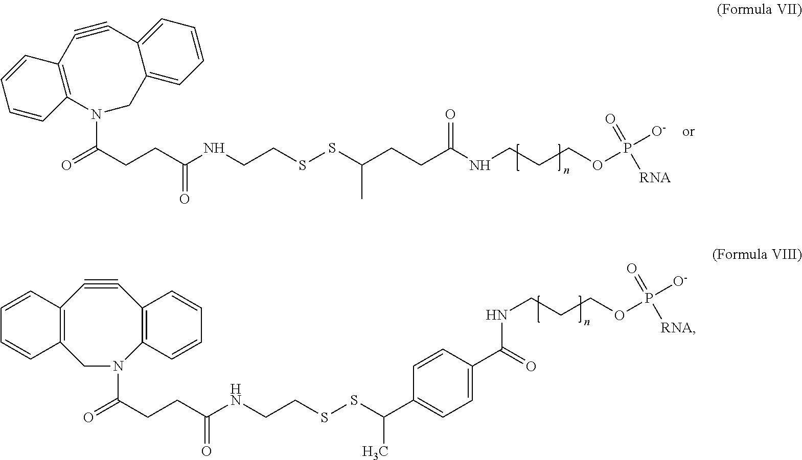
N1(C(CCC(=O)NCCSSC(C)CCC(NCCCOP([O-])(=O)[RNA])=O)=O)CC2=CC=CC=C2C#CC2=C1C=CC=C2.C(CCC(=O)NCCSSC(C)C1=CC=C(C(=O)NCCCOP([O-])(=O)[RNA])C=C1)(=O)N1CC2=C(C#CC3=C1C=CC=C3)C=CC=C2
